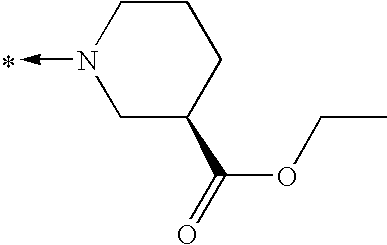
N1(->C)CC(C(=O)OCC)CCC1
